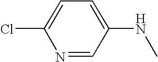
ClC1=CC=C(NC)C=N1
